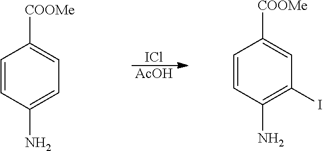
C1=CC(N)=CC=C1[COOMe].C1=CC(N)=C(I)C=C1[COOMe].[ICl].[AcOH]
